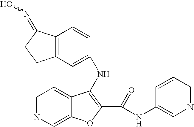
C12=C(C=C(NC3=C(C(NC4=CN=CC=C4)=O)OC4=CN=CC=C43)C=C1)CCC2=NO
